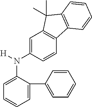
N(C1=CC=CC=C1C1=CC=CC=C1)(C1=CC2=C(C=C1)C1=C(C2(C)C)C=CC=C1)[H]
